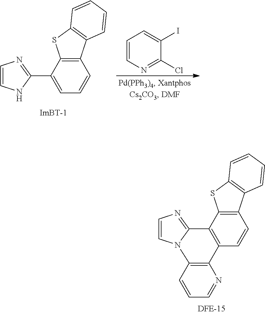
C1=CNC(C2=CC=CC3=C2SC2=C3C=CC=C2)=N1.C1=CN=C(Cl)C(I)=C1.C1=CN2C(=N1)C1=C(C=CC3=C1SC1=C3C=CC=C1)C1=C2C=CC=N1
